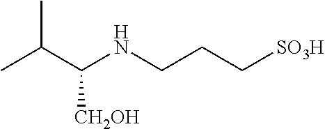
C(NCCC[SO3H])(C(C)C)[CH2OH]
